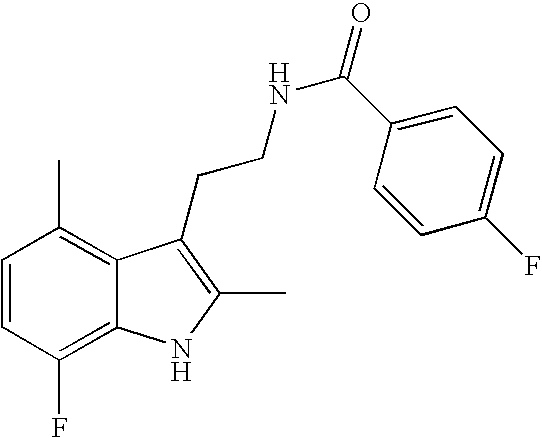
C1=CC(F)=C2C(=C1C)C(CCNC(C1=CC=C(F)C=C1)=O)=C(C)N2
